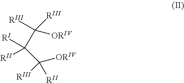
[RIII]C(C([RI])([RII])C([RIII])([ORIV])[RII])([ORIV])[RIII]
